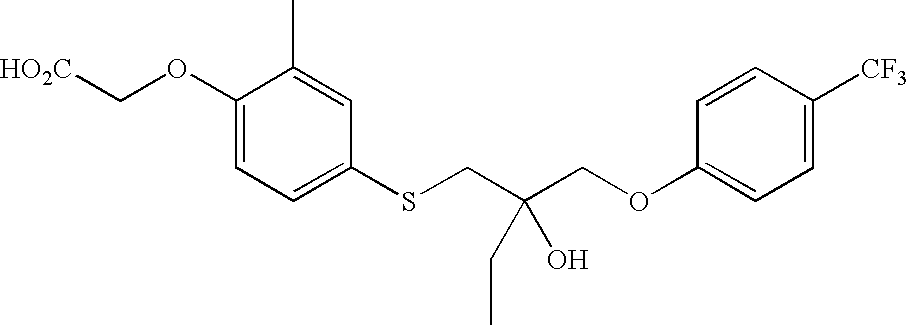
C(OC1=CC=C(SCC(COC2=CC=C([CF3])C=C2)(CC)O)C=C1C)[HO2C]
